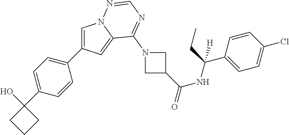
C1=C(C2=CC=C(C3(O)CCC3)C=C2)C=C2N1N=CN=C2N1CC(C(NC(C2=CC=C(Cl)C=C2)(CC)[H])=O)C1
